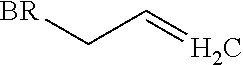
[BR]CC=C
